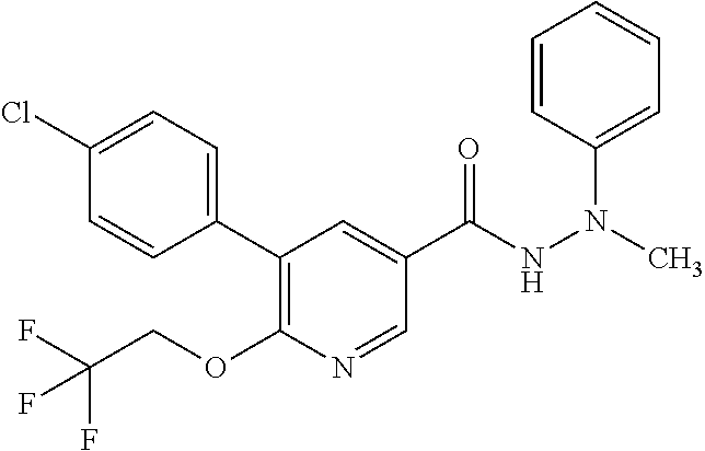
C1(Cl)=CC=C(C2=C(OCC(F)(F)F)N=CC(C(=O)NN(C)C3=CC=CC=C3)=C2)C=C1
